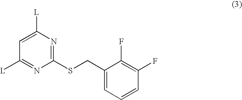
C1(SCC2=CC=CC(F)=C2F)=NC([L])=CC([L])=N1
